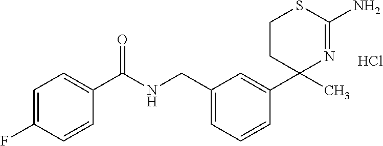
C1=C(F)C=CC(C(NCC2=CC=CC(C3(C)N=C(N)SCC3)=C2)=O)=C1.Cl
